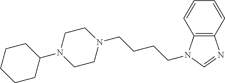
N1(C2CCCCC2)CCN(CCCCN2C3=C(N=C2)C=CC=C3)CC1
